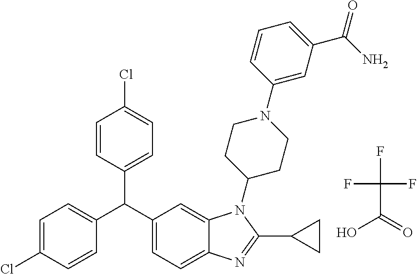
C1=CC(C(C2=CC=C3C(=C2)N(C2CCN(C4=CC(C(N)=O)=CC=C4)CC2)C(C2CC2)=N3)C2=CC=C(Cl)C=C2)=CC=C1Cl.OC(=O)C(F)(F)F
